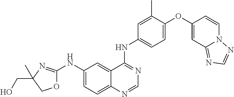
C1(NC2=CC=C3C(=C2)C(NC2=CC=C(OC4=CC5=NC=NN5C=C4)C(C)=C2)=NC=N3)=NC(C)(CO)CO1
